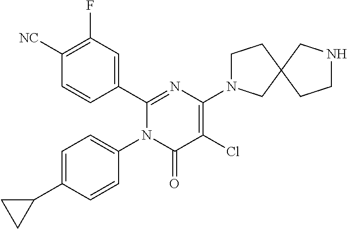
C1(C2=CC(F)=C([CN])C=C2)=NC(N2CCC3(C2)CCNC3)=C(Cl)C(=O)N1C1=CC=C(C2CC2)C=C1
